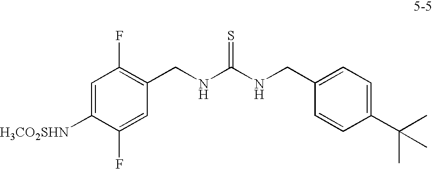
C1=C([H3CO2SHN])C(F)=CC(CNC(NCC2=CC=C(C(C)(C)C)C=C2)=S)=C1F
